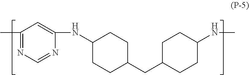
C1(C)=NC=NC(NC2CCC(CC3CCC(NC)CC3)CC2)=C1
